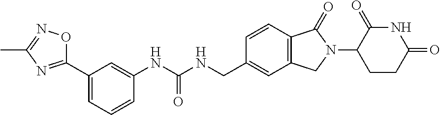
CC1=NOC(C2=CC=CC(NC(NCC3=CC4=C(C=C3)C(=O)N(C3CCC(=O)NC3=O)C4)=O)=C2)=N1
